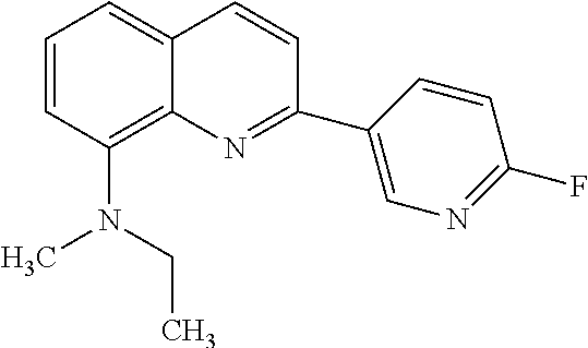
C1=CC(N(CC)C)=C2C(=C1)C=CC(C1=CN=C(F)C=C1)=N2
